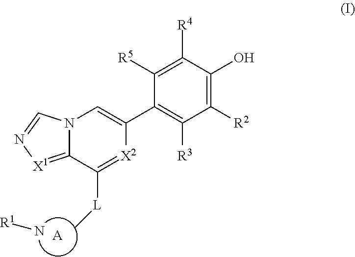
[A].C1(C2=CN3C(=[X1]N=C3)C([L]C)=[X2]2)=C([R3])C([R2])=C(O)C([R4])=C1[R5].[R1]N
